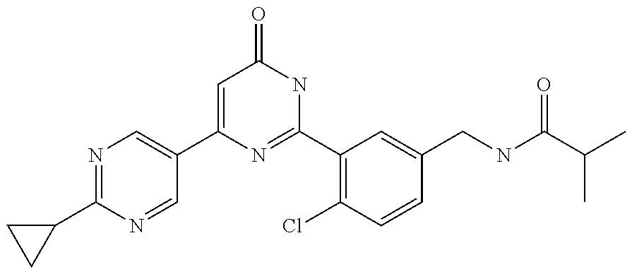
C1(C2=CN=C(C3CC3)N=C2)=CC(=O)NC(C2=C(Cl)C=CC(CNC(C(C)C)=O)=C2)=N1
